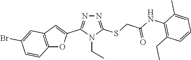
N1=C(SCC(NC2=C(CC)C=CC=C2C)=O)N(CC)C(C2=CC3=C(O2)C=CC(Br)=C3)=N1
